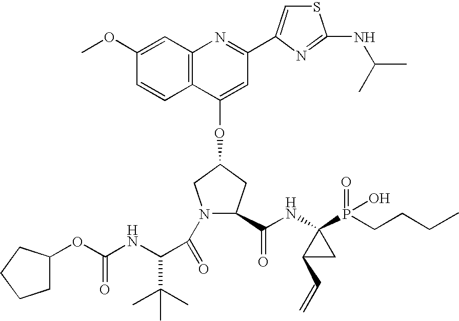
C12=C(C=C(OC)C=C1)N=C(C1=CSC(NC(C)C)=N1)C=C2OC1CC(C(NC2(P(=O)(O)CCCC)C(C=C)C2)=O)N(C(=O)C(NC(=O)OC2CCCC2)C(C)(C)C)C1
